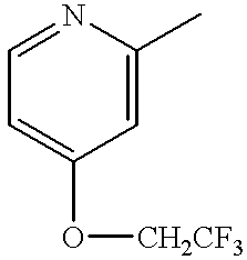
C1=C(O[CH2CF3])C=C(C)N=C1
